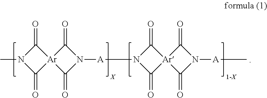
C1(=O)N(C)C(=O)[Ar]12C(=O)N([A]N1C(=O)[Ar]3(C1=O)C(=O)N([A]C)C3=O)C2=O
